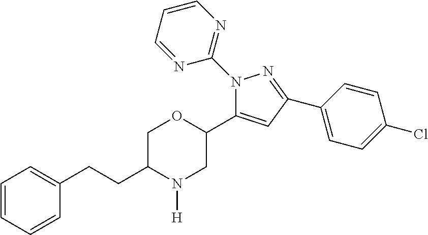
C1=CC=CC(CCC2N([H])CC(C3=CC(C4=CC=C(Cl)C=C4)=NN3C3=NC=CC=N3)OC2)=C1
